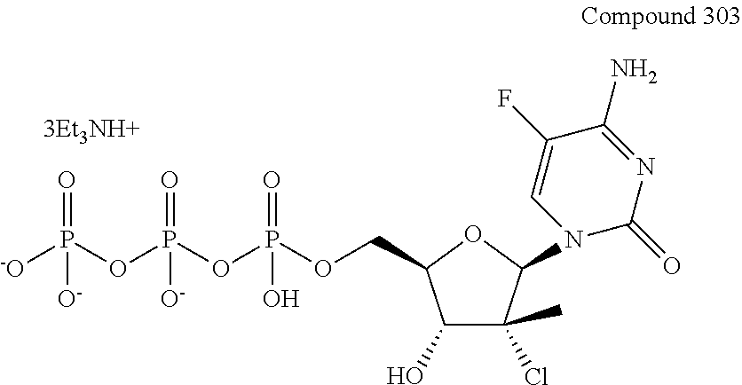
C1(O)C(Cl)(C)C(N2C(=O)N=C(N)C(F)=C2)OC1COP(OP(OP([-O])(=O)[O-])(=O)[O-])(=O)O
